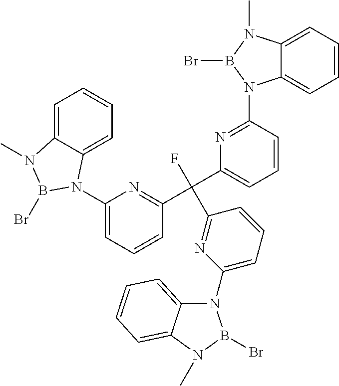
CN1C2=CC=CC=C2N(C2=CC=CC(C(C3=CC=CC(N4C5=CC=CC=C5N(C)B4Br)=N3)(F)C3=NC(N4C5=CC=CC=C5N(C)B4Br)=CC=C3)=N2)B1Br
